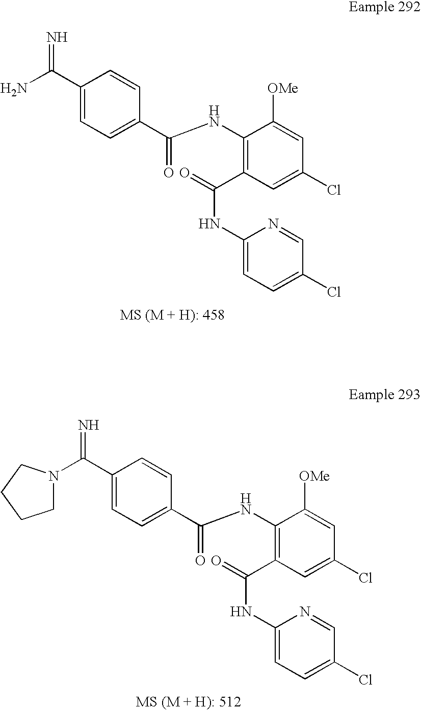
N=C(C1=CC=C(C(NC2=C(C(NC3=CC=C(Cl)C=N3)=O)C=C(Cl)C=C2[OMe])=O)C=C1)N.N=C(C1=CC=C(C(NC2=C(C(NC3=CC=C(Cl)C=N3)=O)C=C(Cl)C=C2[OMe])=O)C=C1)N1CCCC1
